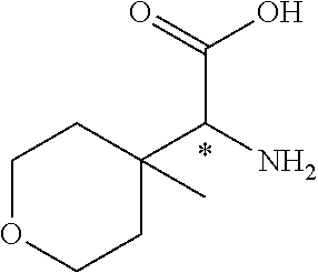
C1OCCC(C(N)C(=O)O)(C)C1
